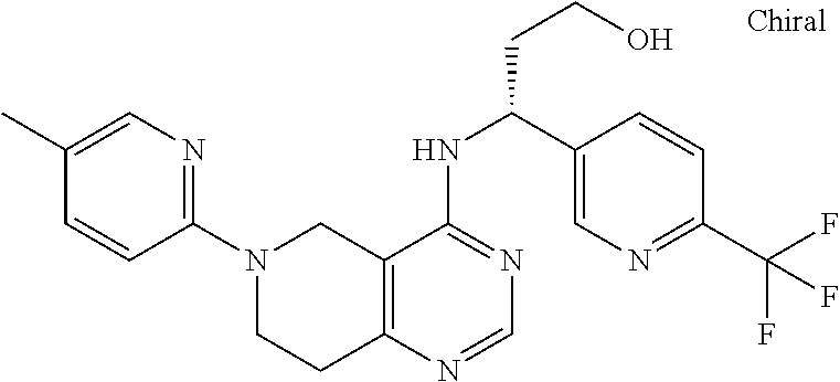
C1=C(C)C=CC(N2CCC3=C(C2)C(NC(CCO)C2=CN=C(C(F)(F)F)C=C2)=NC=N3)=N1
